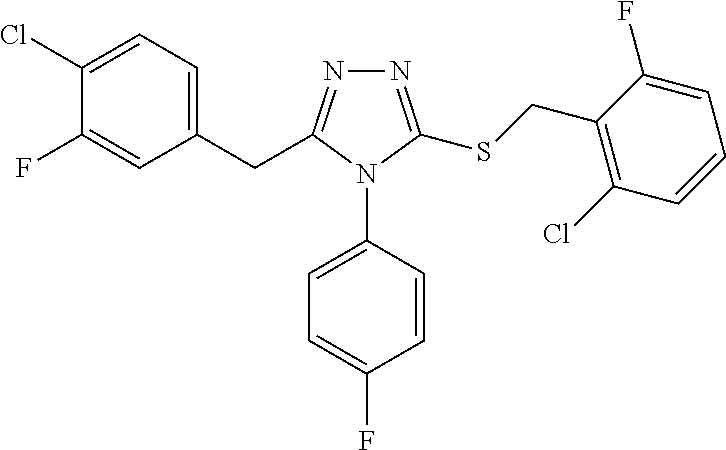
C1(Cl)=CC=C(CC2=NN=C(SCC3=C(Cl)C=CC=C3F)N2C2=CC=C(F)C=C2)C=C1F
